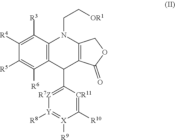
C12=C(C(C3=[R7Z][Y]([R8])=[X]([R9])C([R10])=[CR11]3)C3=C(N1CC[OR1])COC3=O)C([R6])=C([R5])C([R4])=C2[R3]
